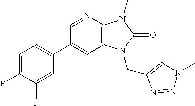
C1(C2=CC=C(F)C(F)=C2)=CC2=C(N=C1)N(C)C(=O)N2CC1=CN(C)N=N1
